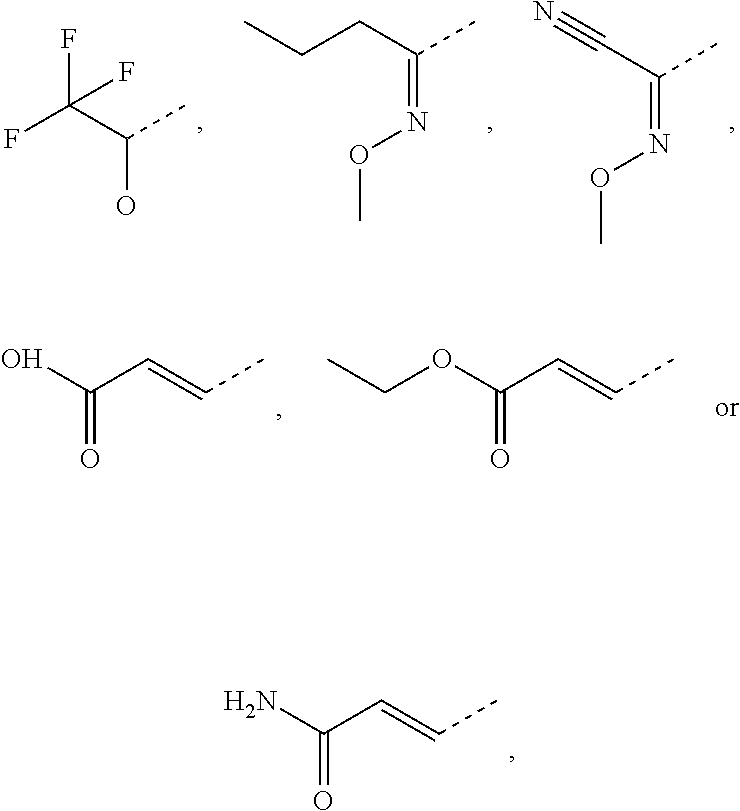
C(=CC)C(N)=O.C(=CC)C(O)=O.C(=CC)C(OCC)=O.C(C(C)=NOC)#N.C(C(C)=NOC)CC.FC(C(C)O)(F)F
